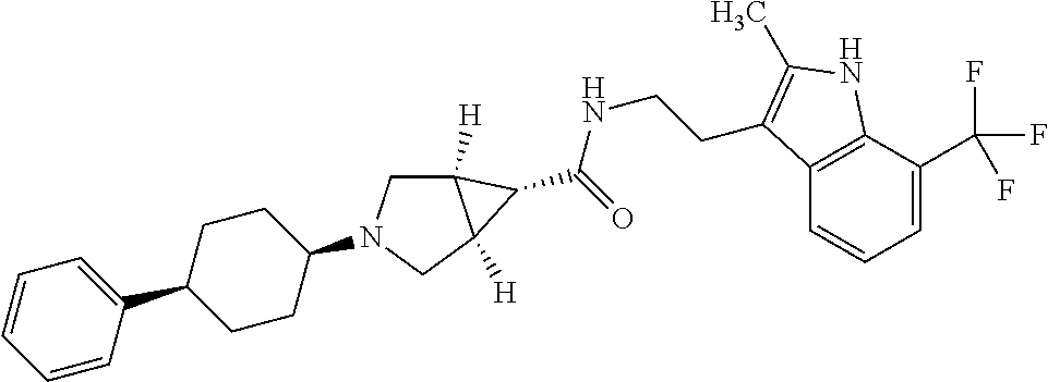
C12([H])CN(C3CCC(C4=CC=CC=C4)CC3)CC1([H])C2C(NCCC1=C(C)NC2=C1C=CC=C2C(F)(F)F)=O
